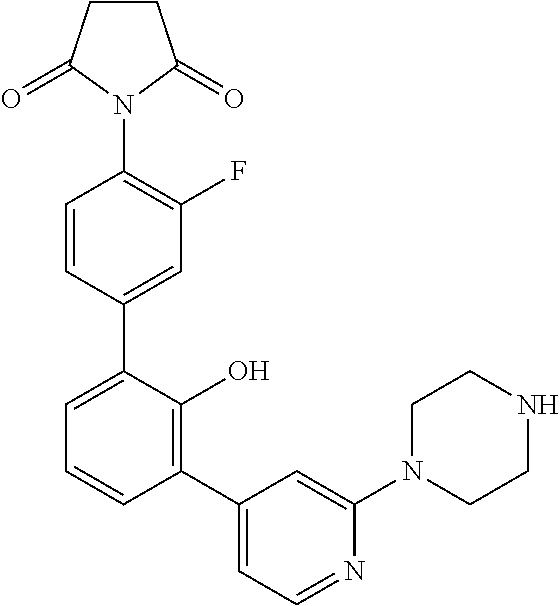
C1(N2C(=O)CCC2=O)=C(F)C=C(C2=CC=CC(C3=CC=NC(N4CCNCC4)=C3)=C2O)C=C1
